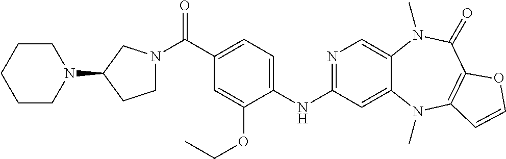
N1=C(NC2=CC=C(C(=O)N3CCC(N4CCCCC4)C3)C=C2OCC)C=C2C(=C1)N(C)C(=O)C1=C(N2C)C=CO1
